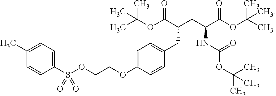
C1(S(OCCOC2=CC=C(CC(C(OC(C)(C)C)=O)CC(C(OC(C)(C)C)=O)NC(OC(C)(C)C)=O)C=C2)(=O)=O)=CC=C(C)C=C1
